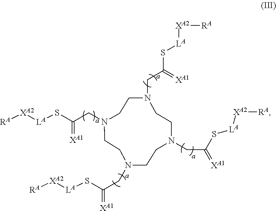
C1CN(CC(S[LA][XA2][RA])=[XA1])CCN(CC(S[LA][XA2][RA])=[XA1])CCN(CC(=[XA1])S[LA][XA2][RA])CCN1CC(S[LA][XA2][RA])=[XA1]
